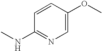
C1=CC(NC)=NC=C1OC
